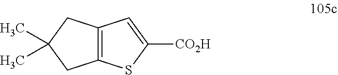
C1(C)(C)CC2=C(C1)C=C([CO2H])S2
